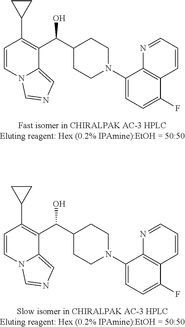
C1=CN2C(=CN=C2)C(C(C2CCN(C3=CC=C(F)C4=C3N=CC=C4)CC2)O)=C1C1CC1.C1=CN2C(=CN=C2)C(C(C2CCN(C3=CC=C(F)C4=C3N=CC=C4)CC2)O)=C1C1CC1
